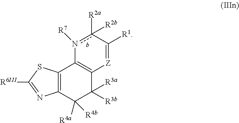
C12=C(C([R4a])([R4b])C([R3a])([R3b])C3=C1n([R7])c([R2a])([R2b])C([R1])=[Z]3)N=C([R6III])S2
